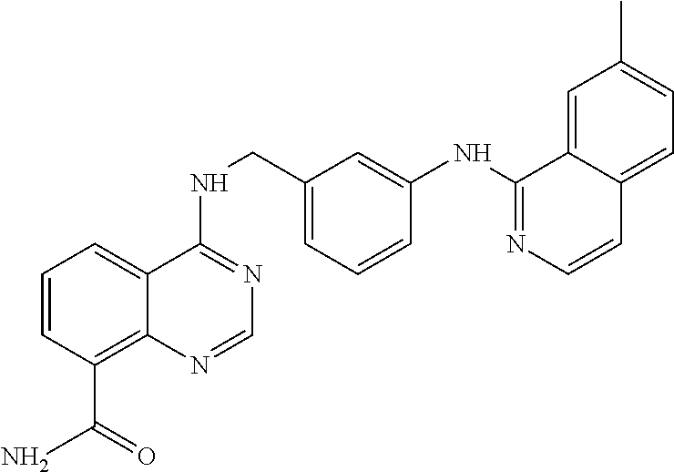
C1=CC(C(N)=O)=C2C(=C1)C(NCC1=CC=CC(NC3=NC=CC4=CC=C(C)C=C34)=C1)=NC=N2
